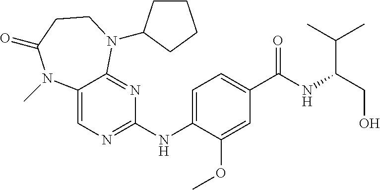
C1(NC2=CC=C(C(NC(CO)C(C)C)=O)C=C2OC)=NC=C2C(=N1)N(C1CCCC1)CCC(=O)N2C
